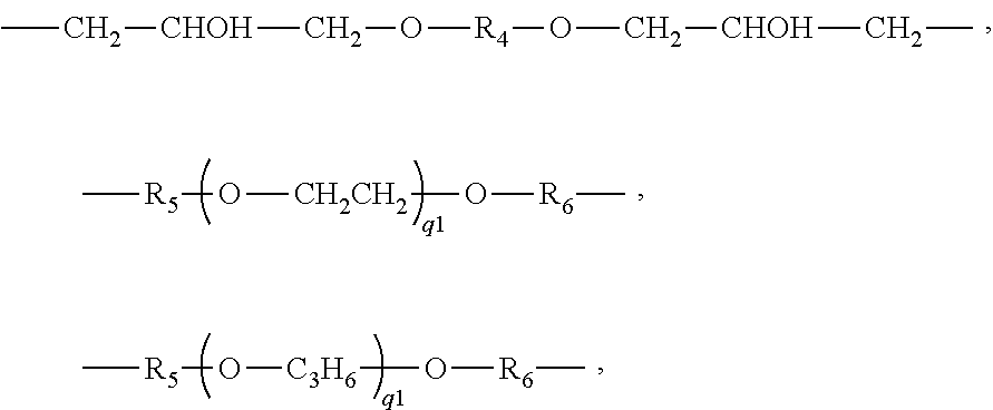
CC[CHOH]CO[R4]OC[CHOH]CC.C[R5]O[CH2CH2]O[R6]C.C[R5]O[C3H6]O[R6]C
